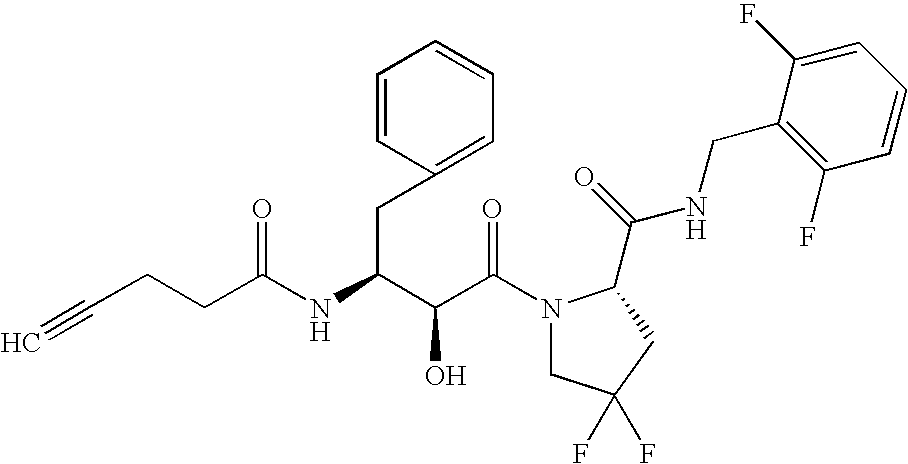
C(C(N1CC(F)(F)CC1C(NCC1=C(F)C=CC=C1F)=O)=O)(O)C(CC1=CC=CC=C1)NC(=O)CCC#C
